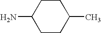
C1CC(N)CCC1C
